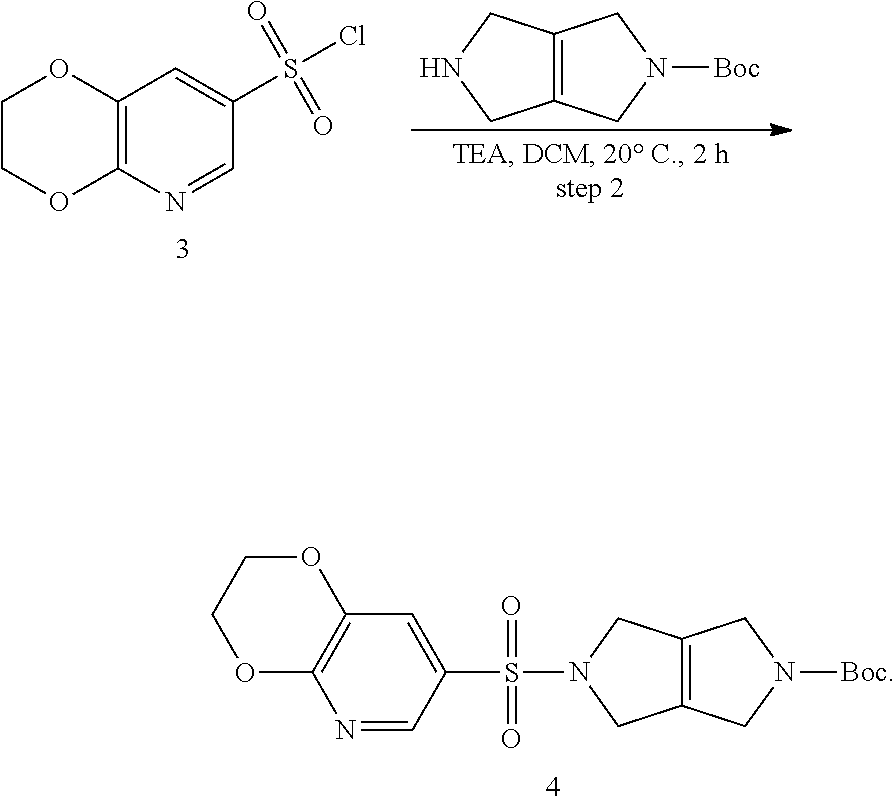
C12=C(CNC1)CN([Boc])C2.C12=C(N=CC(S(Cl)(=O)=O)=C1)OCCO2.N1=CC(S(N2CC3=C(C2)CN([Boc])C3)(=O)=O)=CC2=C1OCCO2
